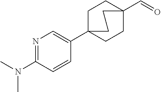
CN(C1=NC=C(C23CCC(C=O)(CC2)CC3)C=C1)C
